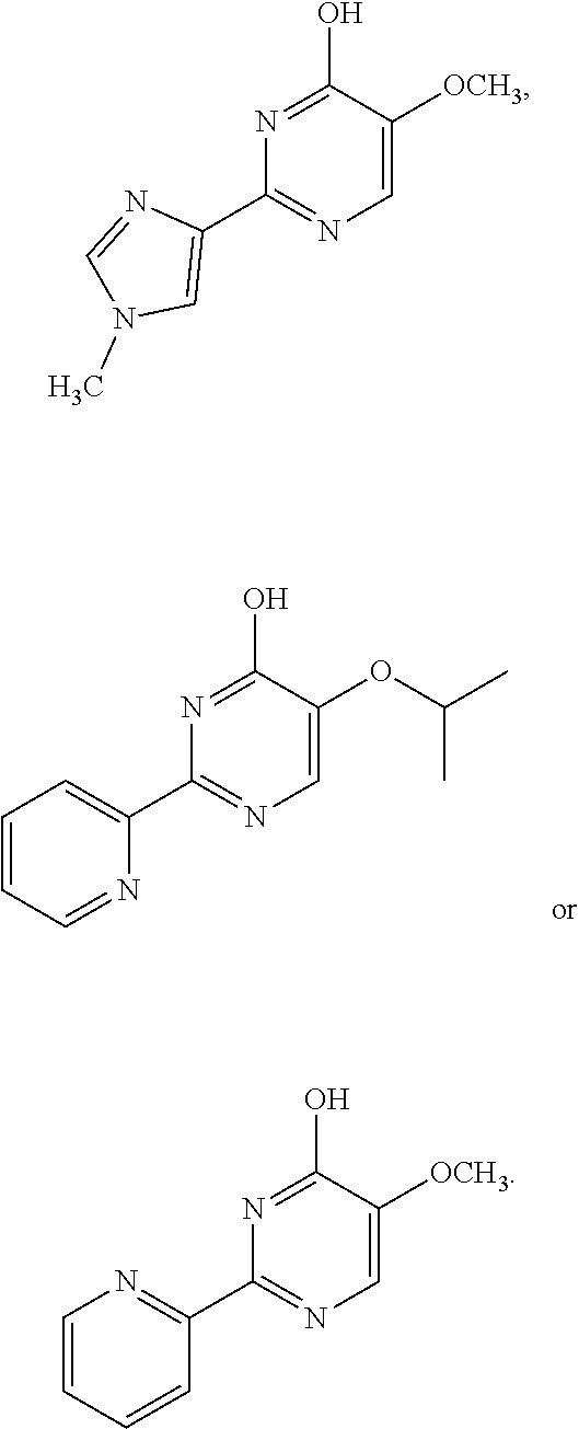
N1=C(O)C(OC(C)C)=CN=C1C1=CC=CC=N1.N1=C(O)C([OCH3])=CN=C1C1=CN(C)C=N1.N1=C(O)C([OCH3])=CN=C1C1=NC=CC=C1
